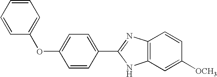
C1(OC2=CC=CC=C2)=CC=C(C2=NC3=C(C=C([OCH3])C=C3)N2)C=C1
